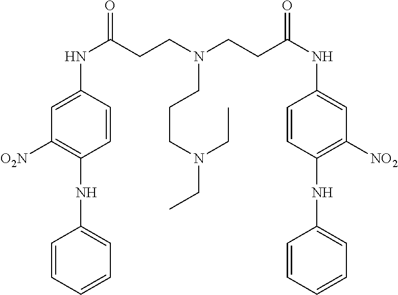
C1=CC=CC=C1NC1=C([O2N])C=C(NC(=O)CCN(CCC(NC2=CC([NO2])=C(NC3=CC=CC=C3)C=C2)=O)CCCN(CC)CC)C=C1
